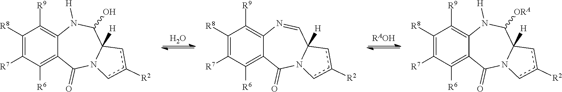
C1([R8])=C([R7])C([R6])=C2C(=C1[R9])N([H])C(O)C1([H])N(C2=O)cc([R2])c1.O.C1([R8])=C([R7])C([R6])=C2C(=C1[R9])N=CC1([H])N(C2=O)cc([R2])c1.[RAOH].C1([R8])=C([R7])C([R6])=C2C(=C1[R9])N([H])C([ORA])C1([H])N(C2=O)cc([R2])c1
